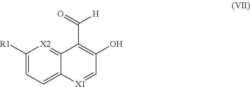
C(C1=C(O)C=[X1]C2=CC=C([R1])[X2]=C12)(=O)[H]
